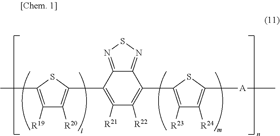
C1([R19])=C(C)SC(C2=C([R21])C([R22])=C(C3=C([R23])C([R24])=C([A]C)S3)C3=NSN=C32)=C1[R20]
